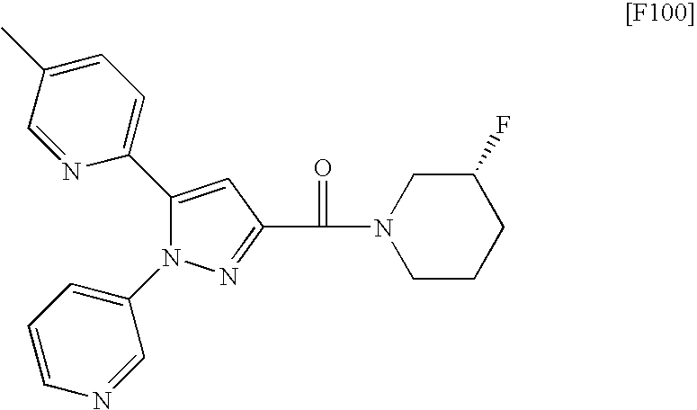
C1(C2=CC=C(C)C=N2)=CC(C(=O)N2CCCC(F)C2)=NN1C1=CC=CN=C1
